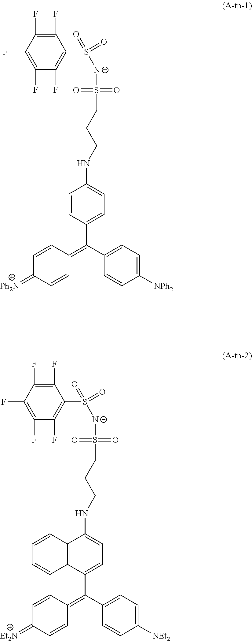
C1(F)=C(F)C(F)=C(F)C(F)=C1S(=O)(=O)[N-]S(CCCNC1=CC=C(C(C2=CC=C([NPh2])C=C2)=C2C=CC(=[Ph2N])C=C2)C=C1)(=O)=O.C1(F)=C(F)C(F)=C(F)C(F)=C1S(=O)(=O)[N-]S(CCCNC1=CC=C(C(C2=CC=C([NEt2])C=C2)=C2C=CC(=[Et2N])C=C2)C2=C1C=CC=C2)(=O)=O
